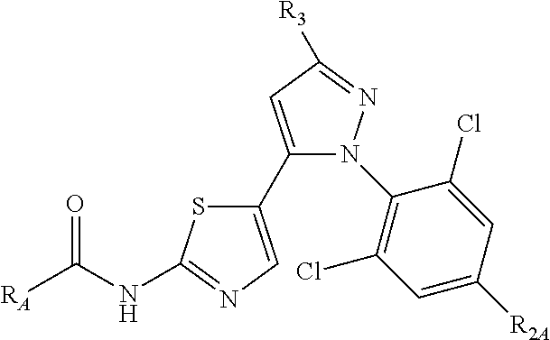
C1(C2=CN=C(NC([RA])=O)S2)=CC([R3])=NN1C1=C(Cl)C=C([R2A])C=C1Cl
